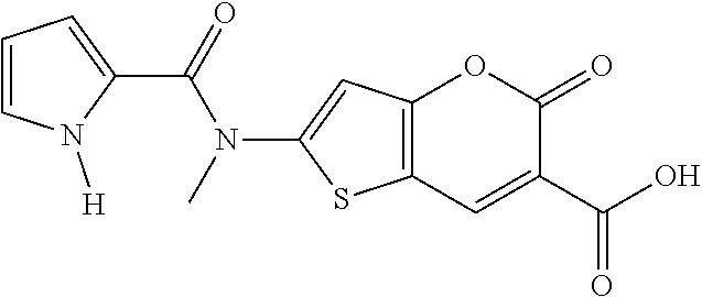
C12=C(C=C(C(=O)O)C(=O)O1)SC(N(C(C1=CC=CN1[H])=O)C)=C2
